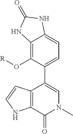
C12=C(O[R])C(C3=CN(C)C(=O)C4=C3C=CN4)=CC=C1NC(=O)N2
